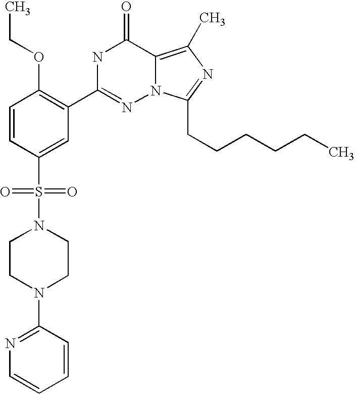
C1=CC(S(N2CCN(C3=NC=CC=C3)CC2)(=O)=O)=CC(C2=NN3C(=C(C)N=C3CCCCCC)C(=O)N2)=C1OCC
